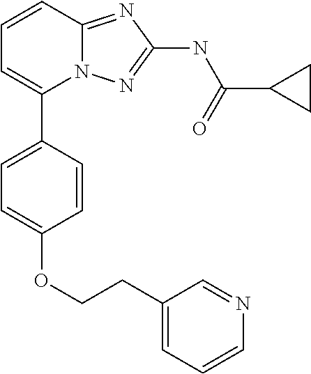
O(C1=CC=C(C2=CC=CC3=NC(NC(C4CC4)=O)=NN23)C=C1)CCC1=CC=CN=C1
